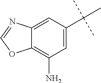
C12=CC(C(C)(C)C)=CC(N)=C1OC=N2
